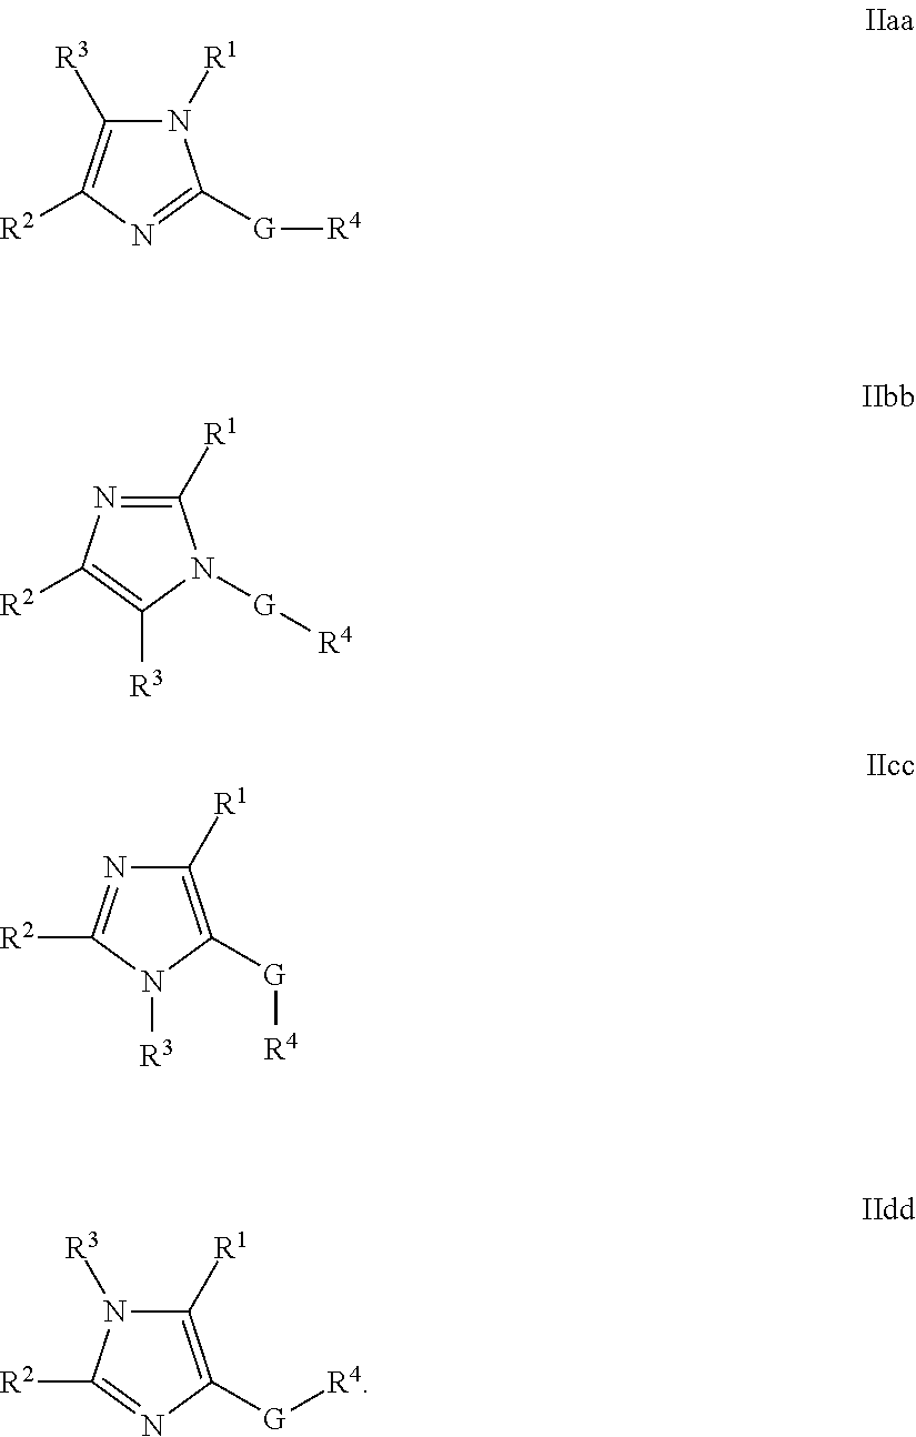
N1([R1])C([R3])=C([R2])N=C1[G][R4].C1([R1])=NC([R2])=C([R3])N1[G][R4].C1([R1])=C([G][R4])N([R3])C([R2])=N1.C1([R1])=C([G][R4])N=C([R2])N1[R3]
